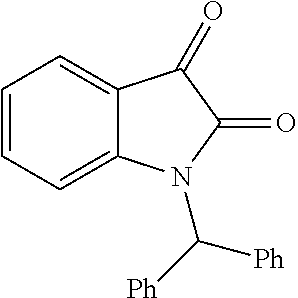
C1=CC=C2C(=C1)C(=O)C(=O)N2C([Ph])[Ph]
